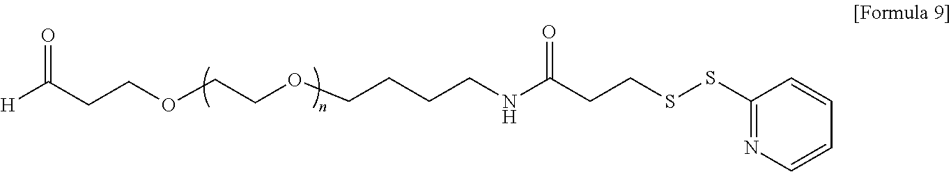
C(CCOCCOCCCCNC(CCSSC1=NC=CC=C1)=O)([H])=O
